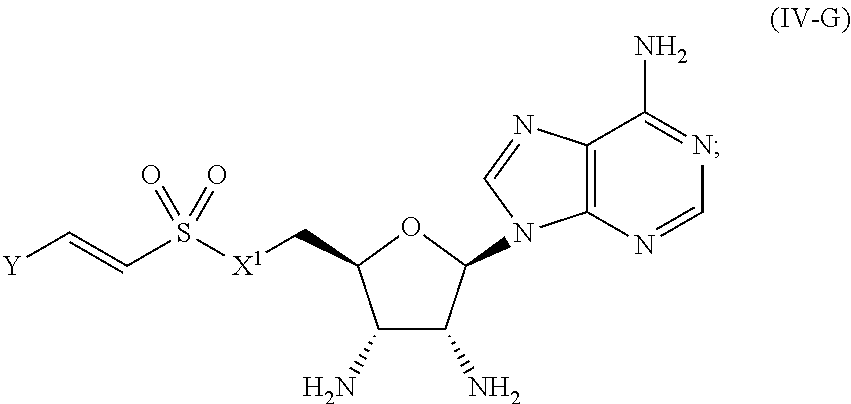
C1(N)C(N)C(N2C3=C(C(N)=NC=N3)N=C2)OC1C[X1]S(C=C[Y])(=O)=O
